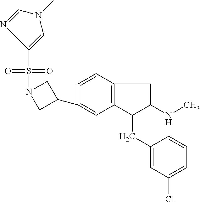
C1(C2CN(S(=O)(=O)C3=CN(C)C=N3)C2)=CC2=C(C=C1)CC(NC)C2CC1=CC(Cl)=CC=C1
